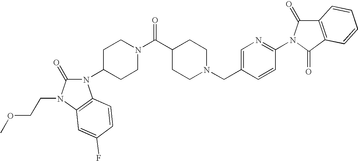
C1=CC(CN2CCC(C(N3CCC(N4C(=O)N(CCOC)C5=C4C=CC(F)=C5)CC3)=O)CC2)=CN=C1N1C(=O)C2=C(C1=O)C=CC=C2
